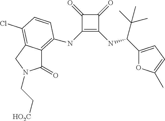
C1(=O)C(NC2=C3C(=O)N(CC[HO2C])CC3=C(Cl)C=C2)=C(NC(C(C)(C)C)C2=CC=C(C)O2)C1=O
